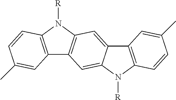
C12=C(N([R])C3=CC4=C(C=C13)N([R])C1=C4C=C(C)C=C1)C=CC(C)=C2
